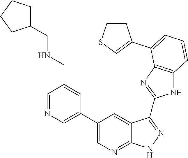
C1=NC=C(C2=CN=C3C(=C2)C(C2=NC4=C(N2)C=CC=C4C2=CSC=C2)=NN3)C=C1CNCC1CCCC1
